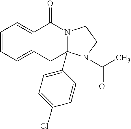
C1=CC=C2C(=C1)C(=O)N1C(C3=CC=C(Cl)C=C3)(C2)N(C(=O)C)CC1
